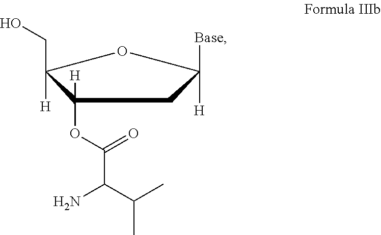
C1(OC(C(N)C(C)C)=O)([H])C([H])(CO)OC([H])([Base])C1
